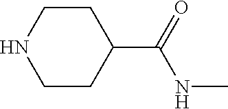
C1CNCCC1C(=O)NC
